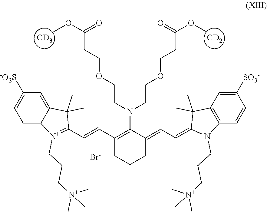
[CD2].[CD3].C(C=C1N(CCC[N+](C)(C)C)C2=C(C1(C)C)C=C([SO3-])C=C2)=C1CCCC(C=CC2=[N+](CCC[N+](C)(C)C)C3=CC=C([-O3S])C=C3C2(C)C)=C1N(CCOCCC(OC)=O)CCOCCC(OC)=O.[Br-]
